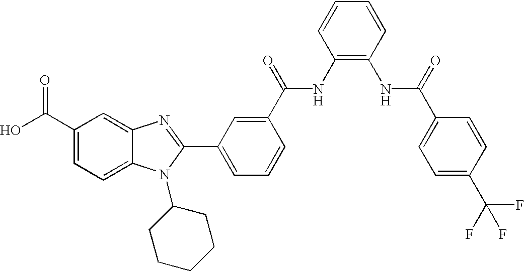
OC(C1=CC=C2C(=C1)N=C(C1=CC=CC(C(=O)NC3=C(NC(C4=CC=C(C(F)(F)F)C=C4)=O)C=CC=C3)=C1)N2C1CCCCC1)=O
